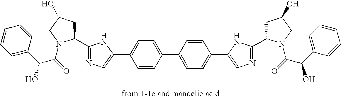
C1(C2CC(O)CN2C(=O)C(C2=CC=CC=C2)O)=NC=C(C2=CC=C(C3=CC=C(C4=CN=C(C5CC(O)CN5C(=O)C(C5=CC=CC=C5)O)N4)C=C3)C=C2)N1
